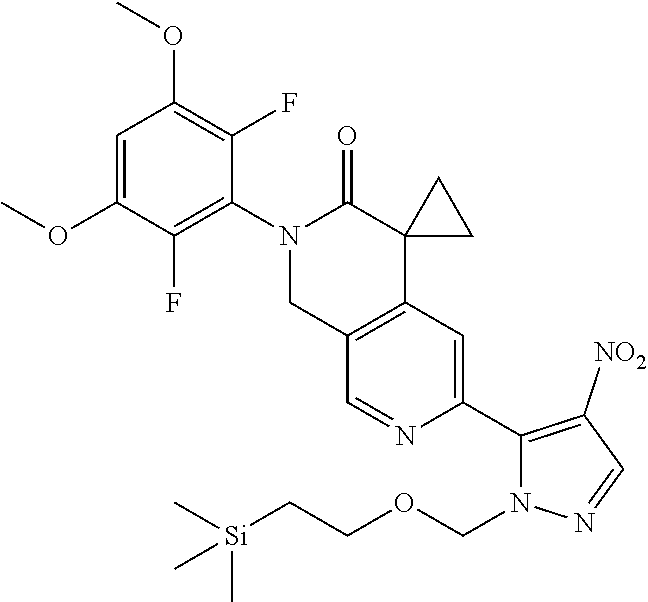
C1=C(OC)C(F)=C(N2CC3=C(C4(C2=O)CC4)C=C(C2=C([NO2])C=NN2COCC[Si](C)(C)C)N=C3)C(F)=C1OC
